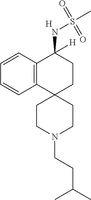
C12=C(C=CC=C1)C(NS(C)(=O)=O)([H])CCC21CCN(CCC(C)C)CC1.[H]
